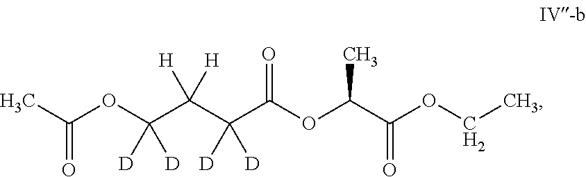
O(C(C(C(C(OC(C(OCC)=O)C)=O)([D])[D])([H])[H])([D])[D])C(C)=O
